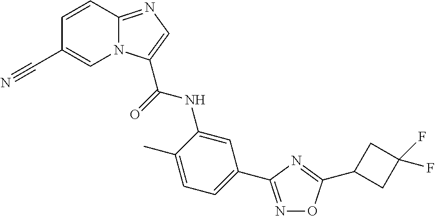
C1=CC2=NC=C(C(=O)NC3=CC(C4=NOC(C5CC(F)(F)C5)=N4)=CC=C3C)N2C=C1C#N
